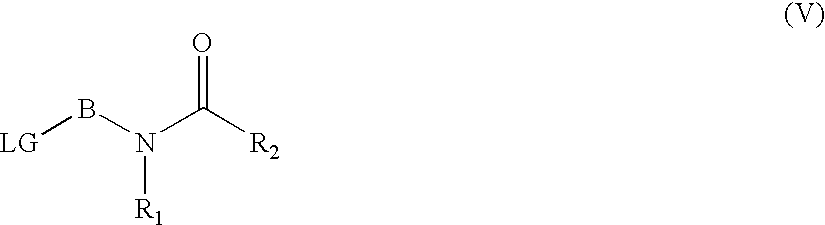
[LG]BN(C([R2])=O)[R1]
